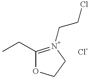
CCC1=[N+](CCCl)CCO1
